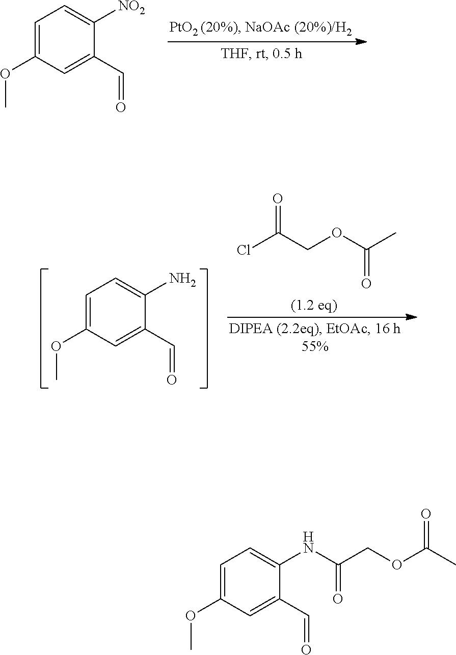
C1=C(OC)C=C(C=O)C([NO2])=C1.ClC(COC(C)=O)=O.C1=C(OC)C=C(C=O)C(N)=C1.C1=C(OC)C=C(C=O)C(NC(COC(C)=O)=O)=C1
